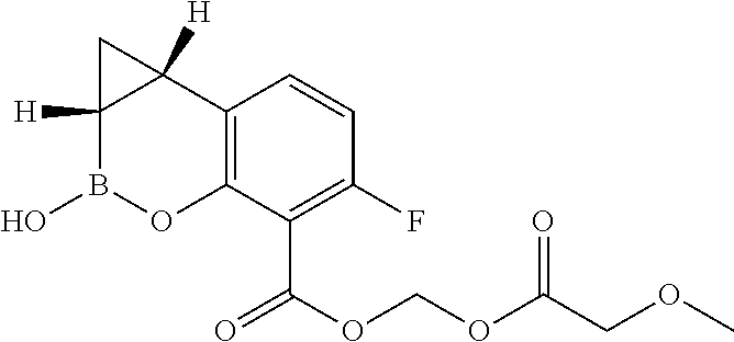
C12=C(C(C(OCOC(COC)=O)=O)=C(F)C=C1)OB(O)C1([H])C2([H])C1
